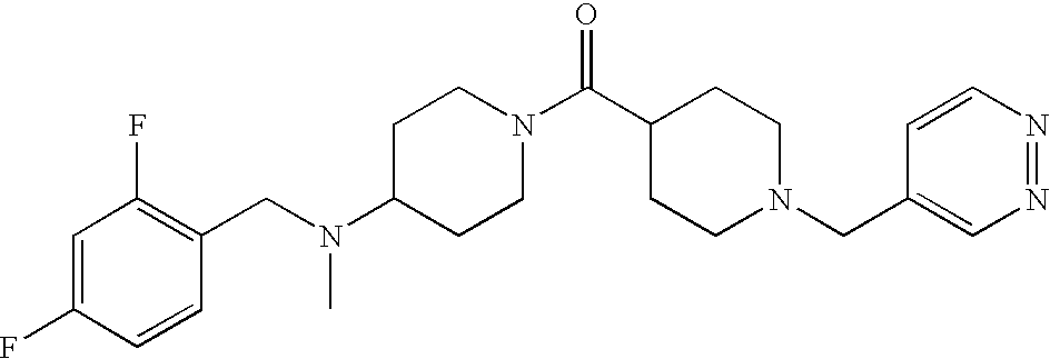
C1(N(CC2=C(F)C=C(F)C=C2)C)CCN(C(C2CCN(CC3=CN=NC=C3)CC2)=O)CC1
